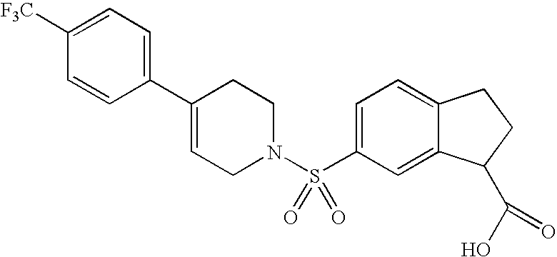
C1(C2=CCN(S(C3=CC=C4C(=C3)C(C(O)=O)CC4)(=O)=O)CC2)=CC=C([F3C])C=C1
